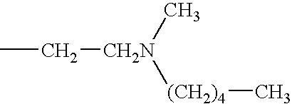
CC[CH2N](C)[(CH2)4]C
